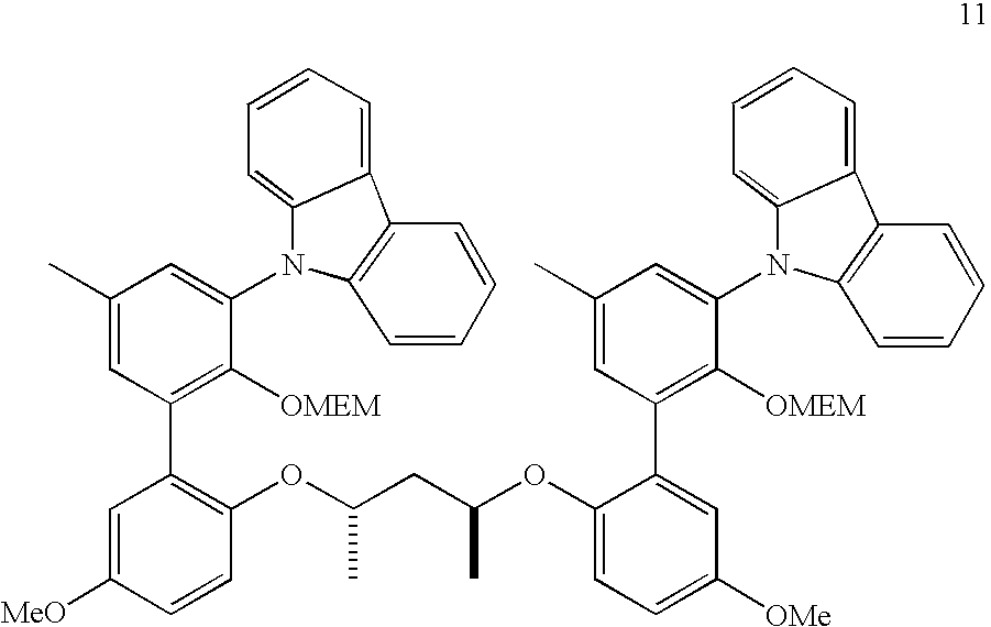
C1(OC(CC(OC2=CC=C([OMe])C=C2C2=C([OMEM])C(N3C4=CC=CC=C4C4=C3C=CC=C4)=CC(C)=C2)C)C)=C(C2=C([OMEM])C(N3C4=CC=CC=C4C4=C3C=CC=C4)=CC(C)=C2)C=C([MeO])C=C1
